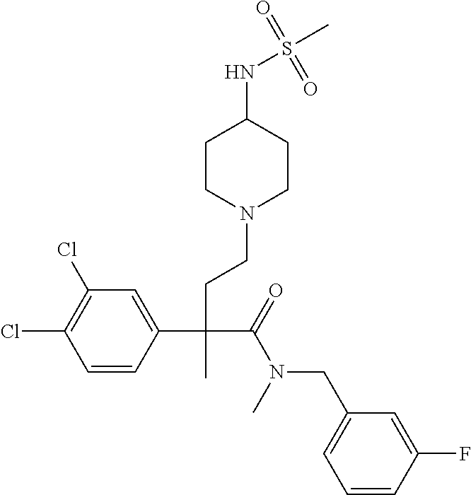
C1=CC(C(CCN2CCC(NS(C)(=O)=O)CC2)(C(=O)N(CC2=CC=CC(F)=C2)C)C)=CC(Cl)=C1Cl
